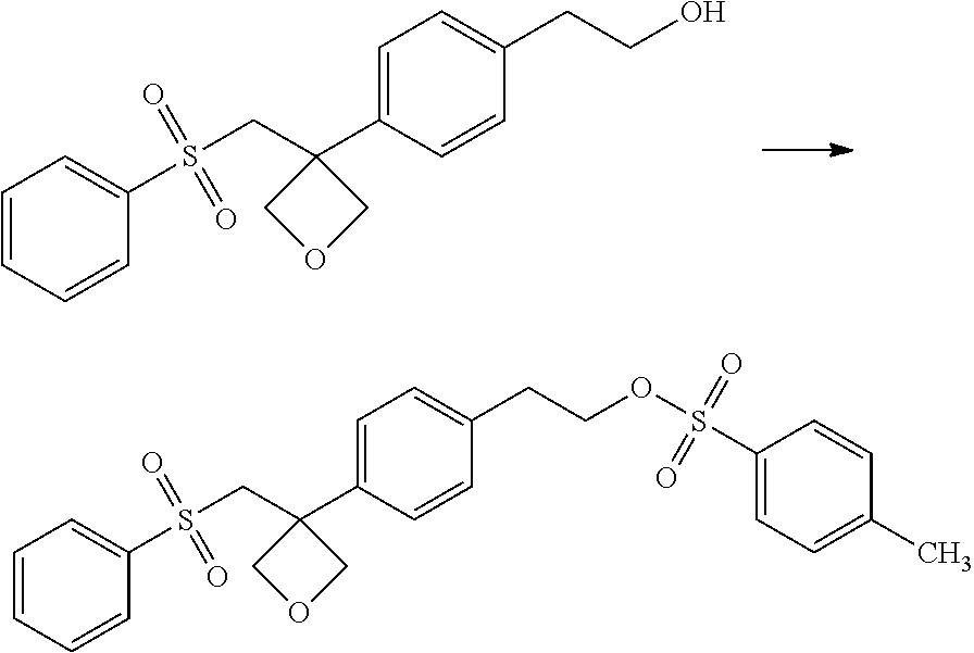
C1=CC=CC(S(CC2(C3=CC=C(CCO)C=C3)COC2)(=O)=O)=C1.C1=CC=CC(S(CC2(C3=CC=C(CCOS(C4=CC=C(C)C=C4)(=O)=O)C=C3)COC2)(=O)=O)=C1
